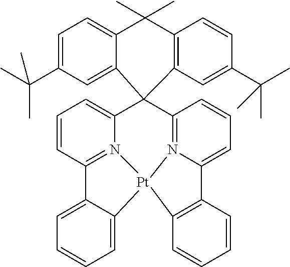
C1=CC2=N3C(=C1)C1(C4=N5C(=CC=C4)C4=C([Pt]35C3=CC=CC=C23)C=CC=C4)C2=CC(C(C)(C)C)=CC=C2C(C)(C)C2=C1C=C(C(C)(C)C)C=C2
